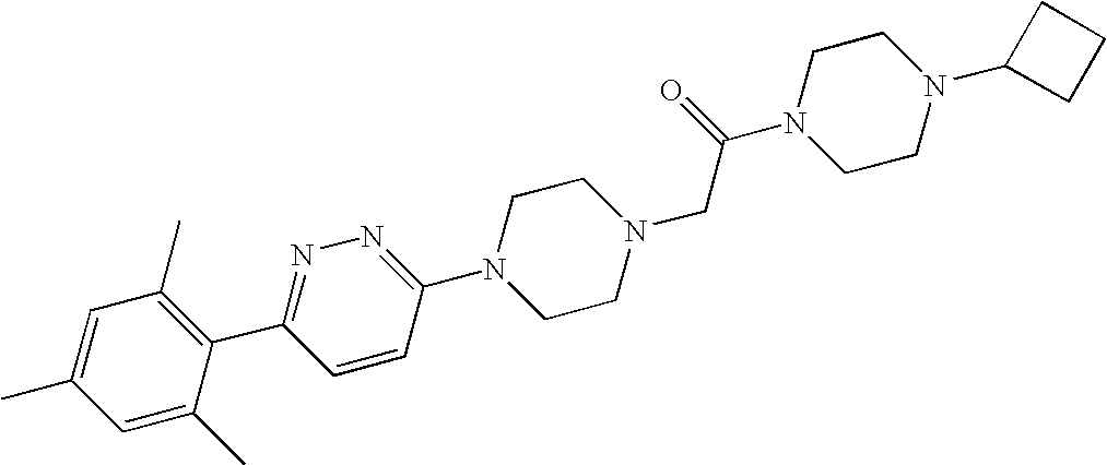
C1=C(C)C(C2=NN=C(N3CCN(CC(N4CCN(C5CCC5)CC4)=O)CC3)C=C2)=C(C)C=C1C
